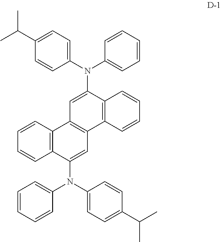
C1=CC2=C(C=C1)C1=C(C=C2N(C2=CC=C(C(C)C)C=C2)C2=CC=CC=C2)C2=C(C(N(C3=CC=C(C(C)C)C=C3)C3=CC=CC=C3)=C1)C=CC=C2
